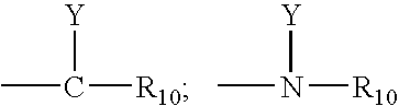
CC([R10])[Y].CN([R10])[Y]
